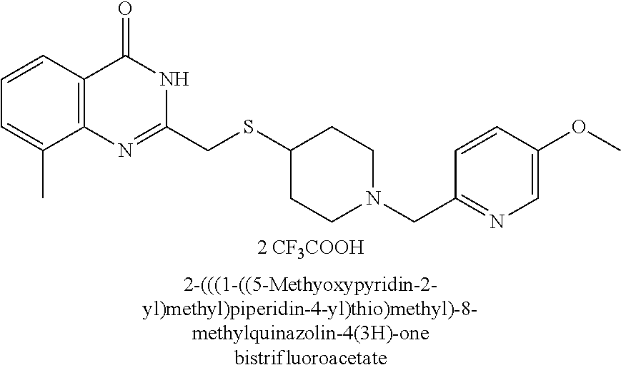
C1=C(C)C2=C(C=C1)C(=O)NC(CSC1CCN(CC3=NC=C(OC)C=C3)CC1)=N2.[2 CF3COOH].[2-(((1-((5-Methyoxypyridin-2-yl)methyl)piperidin-4-yl)thio)methyl)-8-methylquinazolin-4(3H)-onebistrifluoroacetate]
